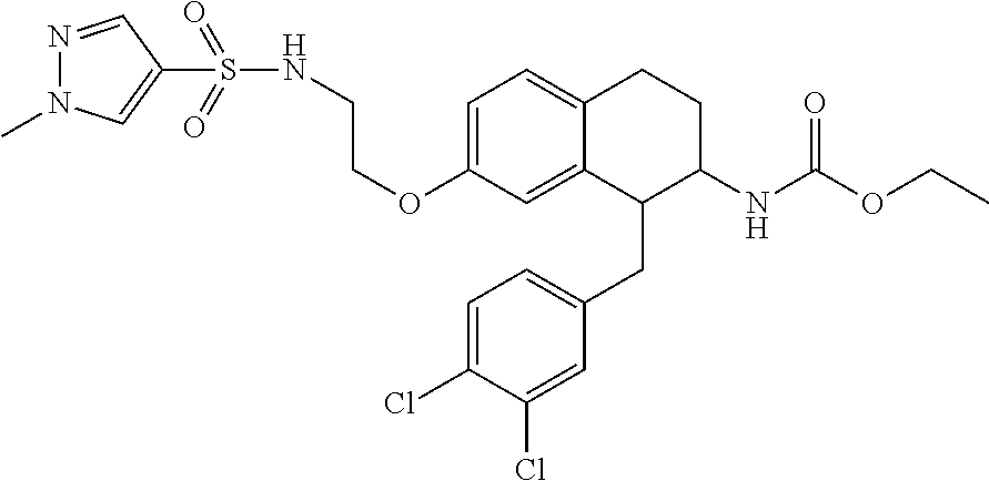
C1=C(OCCNS(=O)(=O)C2=CN(C)N=C2)C=C2C(=C1)CCC(NC(OCC)=O)C2CC1=CC=C(Cl)C(Cl)=C1
